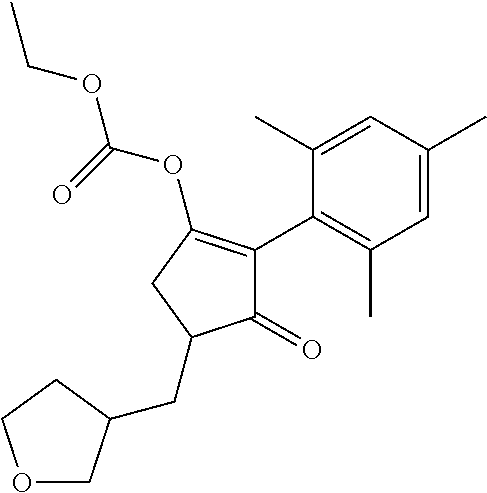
C1(=O)C(C2=C(C)C=C(C)C=C2C)=C(OC(=O)OCC)CC1CC1COCC1
